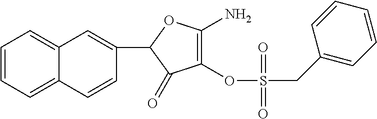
C1(OS(=O)(CC2=CC=CC=C2)=O)=C(N)OC(C2=CC3=CC=CC=C3C=C2)C1=O
